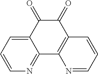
C12=CC=CN=C1C1=C(C(=O)C2=O)C=CC=N1
